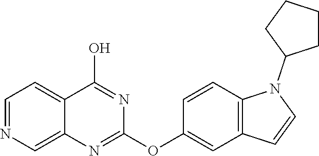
C1=NC=C2C(=C1)C(O)=NC(OC1=CC3=C(C=C1)N(C1CCCC1)C=C3)=N2
